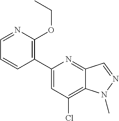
C1(C2=C(OCC)N=CC=C2)=CC(Cl)=C2C(=N1)C=NN2C
